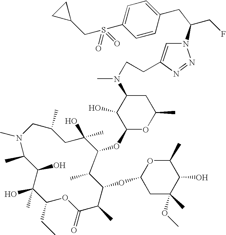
N1(C)CC(C)CC(O)(C)C(OC2OC(C)CC(N(C)CCC3=CN(C(CF)CC4=CC=C(S(=O)(=O)CC5CC5)C=C4)N=N3)C2O)C(C)C(OC2CC(C)(OC)C(O)C(C)O2)C(C)C(=O)OC(CC)C(O)(C)C(O)C1C
